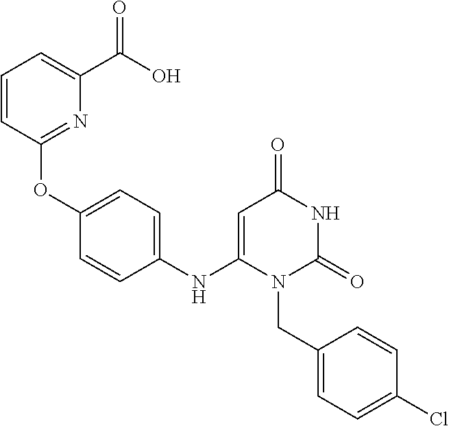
C1(NC2=CC(=O)NC(=O)N2CC2=CC=C(Cl)C=C2)=CC=C(OC2=NC(C(O)=O)=CC=C2)C=C1
